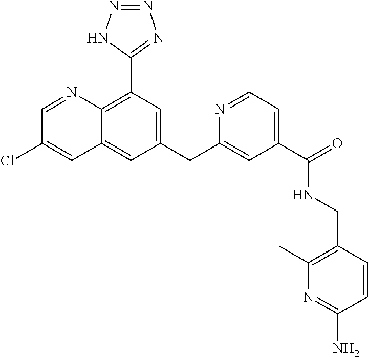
C1(C)=C(CNC(C2=CC=NC(CC3=CC(C4=NN=NN4)=C4C(=C3)C=C(Cl)C=N4)=C2)=O)C=CC(N)=N1
